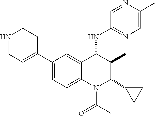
C1=NC(C)=CN=C1NC1C(C)C(C2CC2)N(C(=O)C)C2=CC=C(C3=CCNCC3)C=C12
